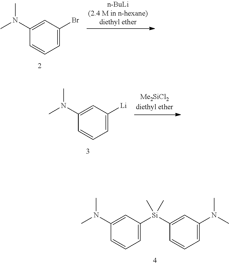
C1(N(C)C)=CC(Br)=CC=C1.C1(N(C)C)=CC([Li])=CC=C1.C1(N(C)C)=CC([Si](C2=CC(N(C)C)=CC=C2)(C)C)=CC=C1
